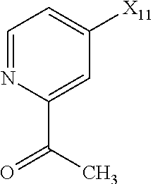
C1=C(C(=O)C)N=CC=C1[X11]
